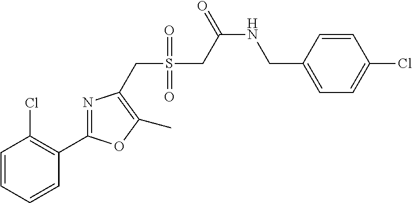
C1=CC=CC(C2=NC(CS(=O)(=O)CC(=O)NCC3=CC=C(Cl)C=C3)=C(C)O2)=C1Cl
